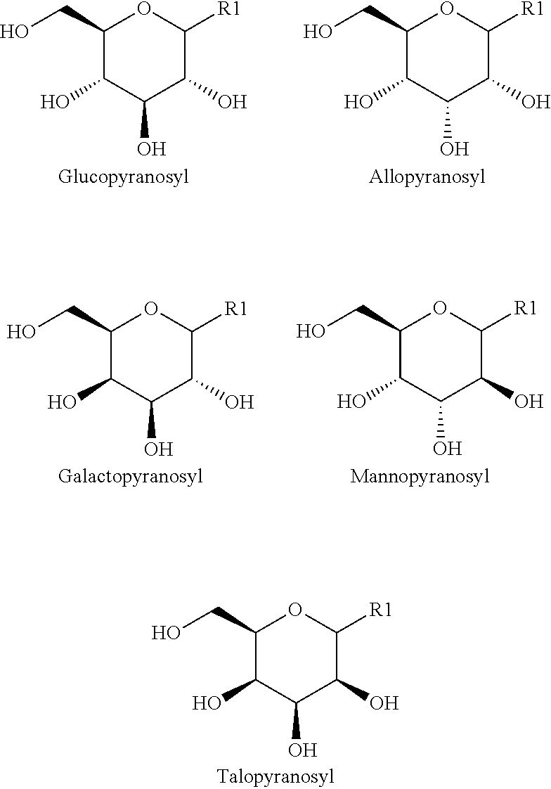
C1(CO)C(O)C(O)C(O)C([R1])O1.C1(CO)C(O)C(O)C(O)C([R1])O1.C1(CO)C(O)C(O)C(O)C([R1])O1.C1(CO)C(O)C(O)C(O)C([R1])O1.C1(CO)C(O)C(O)C(O)C([R1])O1
